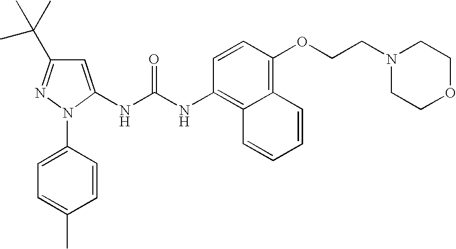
C1=C(C)C=CC(N2C(NC(NC3=C4C(=C(OCCN5CCOCC5)C=C3)C=CC=C4)=O)=CC(C(C)(C)C)=N2)=C1
